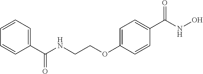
C1=C(OCCNC(C2=CC=CC=C2)=O)C=CC(C(NO)=O)=C1
